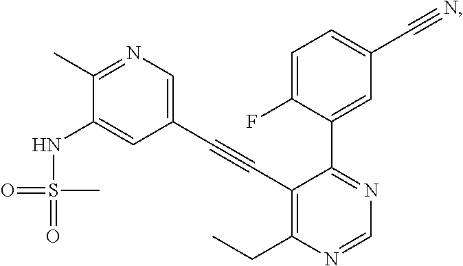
N1=C(C2=CC(C#N)=CC=C2F)C(C#CC2=CN=C(C)C(NS(C)(=O)=O)=C2)=C(CC)N=C1
